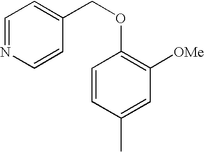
C1=CC(C)=CC([OMe])=C1OCC1=CC=NC=C1
